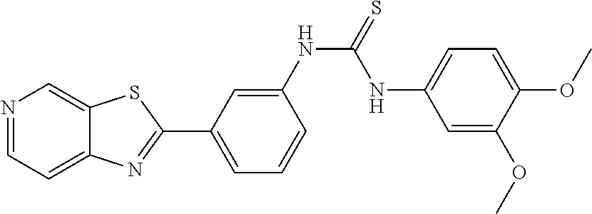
N1=CC=C2C(=C1)SC(C1=CC=CC(NC(=S)NC3=CC=C(OC)C(OC)=C3)=C1)=N2
